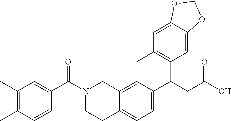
C1(C)=C(C)C=CC(C(N2CCC3=CC=C(C(CC(O)=O)C4=C(C)C=C5C(=C4)OCO5)C=C3C2)=O)=C1
